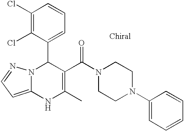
C1(Cl)=C(Cl)C(C2N3C(=CC=N3)NC(C)=C2C(N2CCN(C3=CC=CC=C3)CC2)=O)=CC=C1
